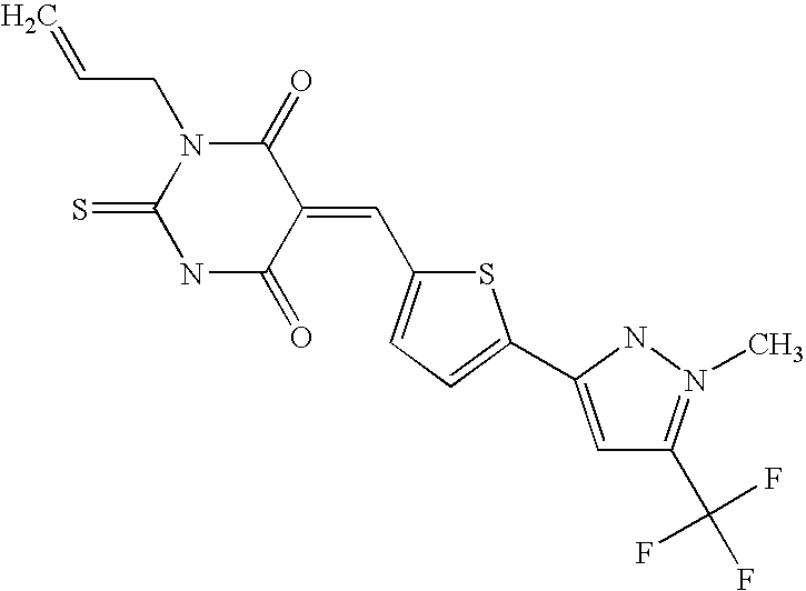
C1(=O)N(CC=C)C(=S)NC(=O)C1=CC1=CC=C(C2=CC(C(F)(F)F)=N(C)N2)S1
